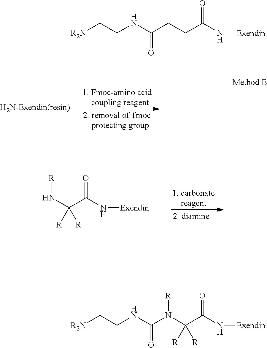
[R]NC(C(N[Exendin])=O)([R])[R].[R2N]CCNC(CCC(N[Exendin])=O)=O.[R2N]CCNC(N(C(C(N[Exendin])=O)([R])[R])[R])=O
